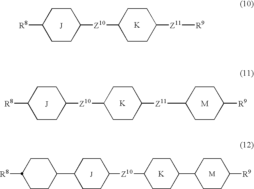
[R9][Z11]C1CCC([Z10]C2CCC([R8])CC2)CC1.[K].C1([Z11]C2CCC([Z10]C3CCC([R8])CC3)CC2)CCC([R9])CC1.[K].[K].C1(C2CCC([Z10]C3CCC(C4CCC([R8])CC4)CC3)CC2)CCC([R9])CC1
